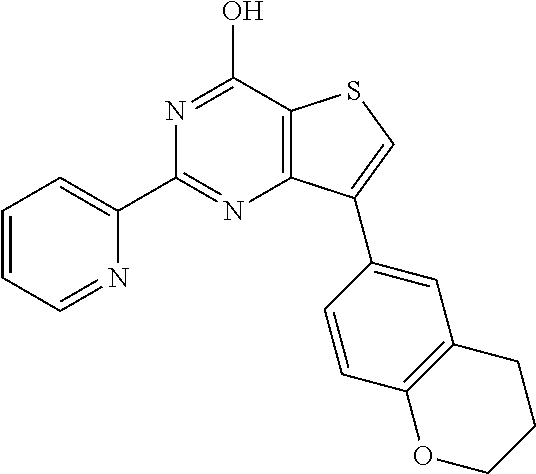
N1=C(O)C2=C(N=C1C1=CC=CC=N1)C(C1=CC3=C(C=C1)OCCC3)=CS2
